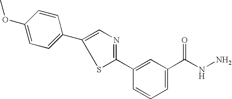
C1(C2=NC=C(C3=CC=C(OC)C=C3)S2)=CC(C(NN)=O)=CC=C1
